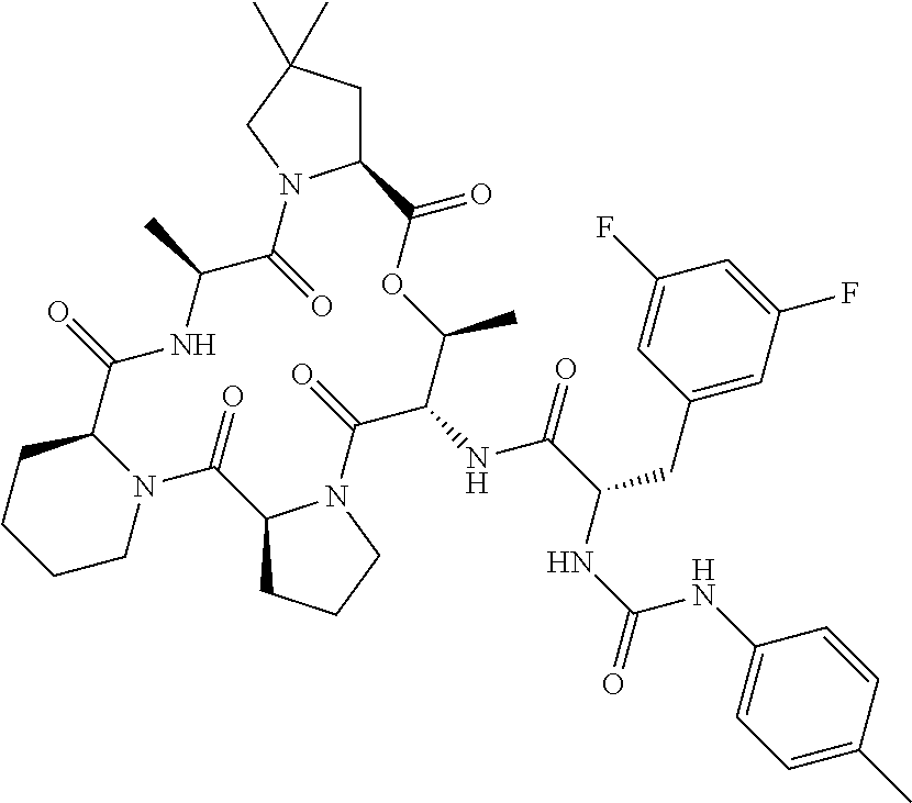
N12C(CCCC1)C(=O)NC(C)C(=O)N1C(CC(C)(C)C1)C(=O)OC(C)C(NC(C(NC(NC1=CC=C(C)C=C1)=O)CC1=CC(F)=CC(F)=C1)=O)C(=O)N1C(C2=O)CCC1
